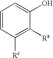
C1=CC([Rc])=C([Ra])C(O)=C1
